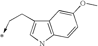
C12=C(NC=C1CC->*)C=CC(OC)=C2
